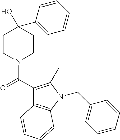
C1CN(C(C2=C(C)N(CC3=CC=CC=C3)C3=C2C=CC=C3)=O)CCC1(O)C1=CC=CC=C1
